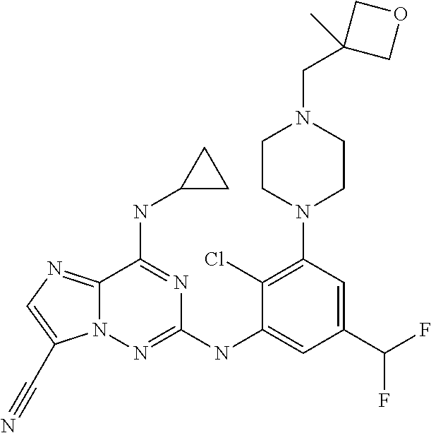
N12C(=NC=C1C#N)C(NC1CC1)=NC(NC1=CC(C(F)F)=CC(N3CCN(CC4(C)COC4)CC3)=C1Cl)=N2
